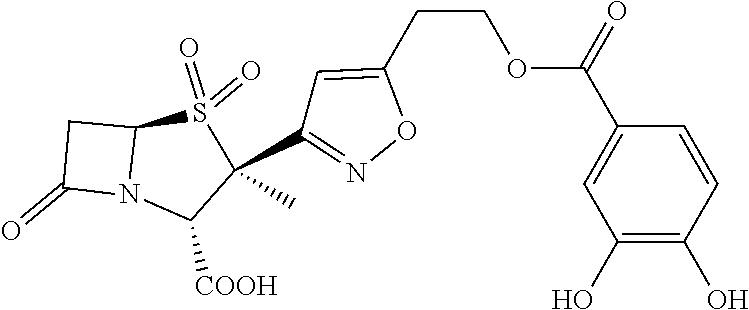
C1C(=O)N2C1S(=O)(=O)C(C)(C1=NOC(CCOC(C3=CC(O)=C(O)C=C3)=O)=C1)C2[COOH]
